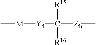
C[M][Yd]C([R16])([R15])[Zh]C
